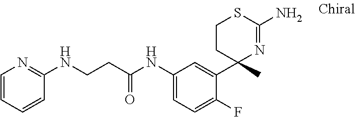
C1CC(C)(C2=CC(NC(CCNC3=NC=CC=C3)=O)=CC=C2F)N=C(N)S1
